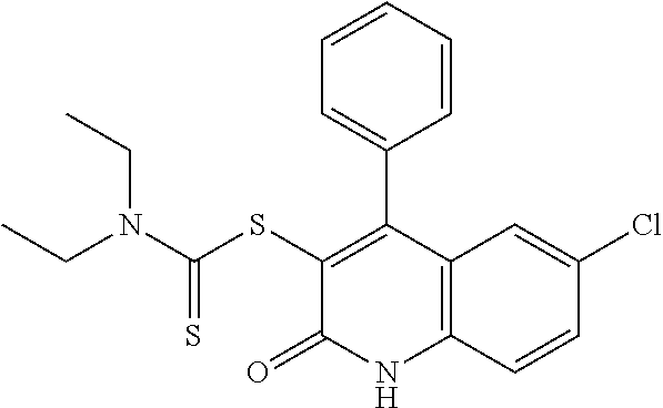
C1(SC(=S)N(CC)CC)=C(C2=CC=CC=C2)C2=C(NC1=O)C=CC(Cl)=C2
